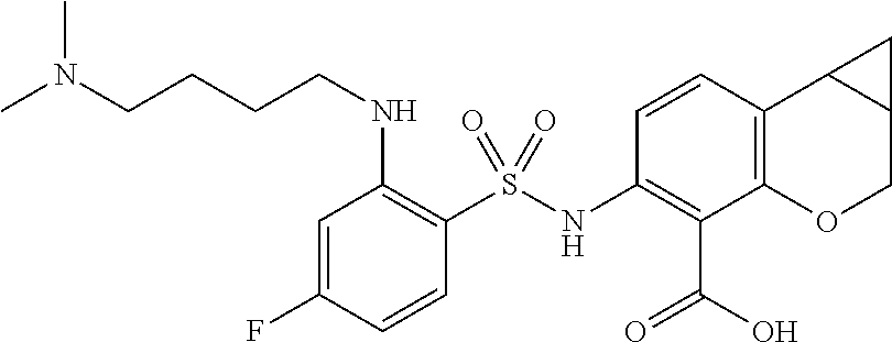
C1=C(F)C=CC(S(NC2=C(C(=O)O)C3=C(C=C2)C2C(CO3)C2)(=O)=O)=C1NCCCCN(C)C
